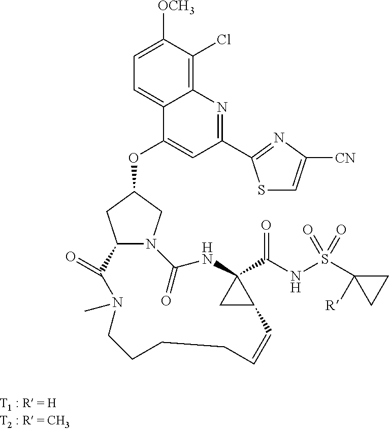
C12N(CC(OC3=CC(C4=NC([CN])=CS4)=NC4=C(Cl)C([OCH3])=CC=C34)C1)C(=O)NC1(C(NS(C3([R])CC3)(=O)=O)=O)CC1C=CCCCCN(C)C2=O
